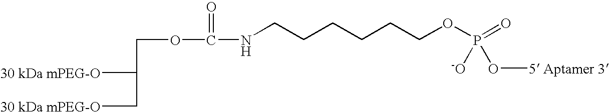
C(C(C[30 kDa mPEG-O])[30 kDa mPEG-O])OC(NCCCCCCOP(=O)([-O])O[5 Aptamer 3])=O
